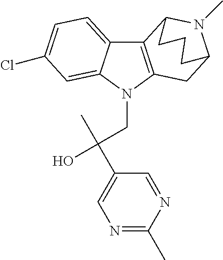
C12=C(N(CC(O)(C)C3=CN=C(C)N=C3)C3=CC(Cl)=CC=C13)CC1N(C)C2CCC1
